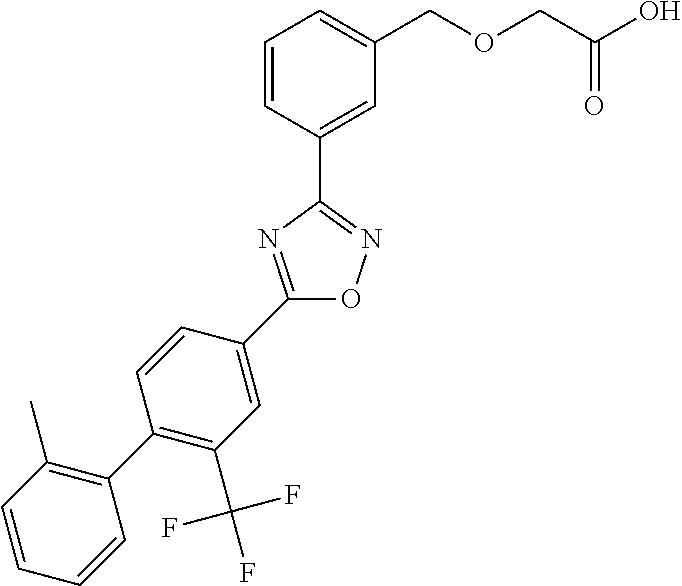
C1=CC(C2=NOC(C3=CC(C(F)(F)F)=C(C4=C(C)C=CC=C4)C=C3)=N2)=CC(COCC(O)=O)=C1
